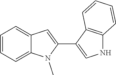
C1=CC=C2C(=C1)C=C(C1=CNC3=C1C=CC=C3)N2C
